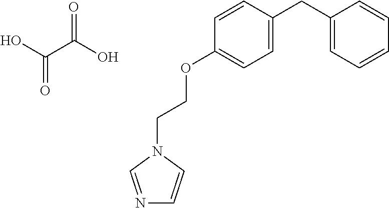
O=C(O)C(O)=O.C1=CC(CC2=CC=CC=C2)=CC=C1OCCN1C=NC=C1
